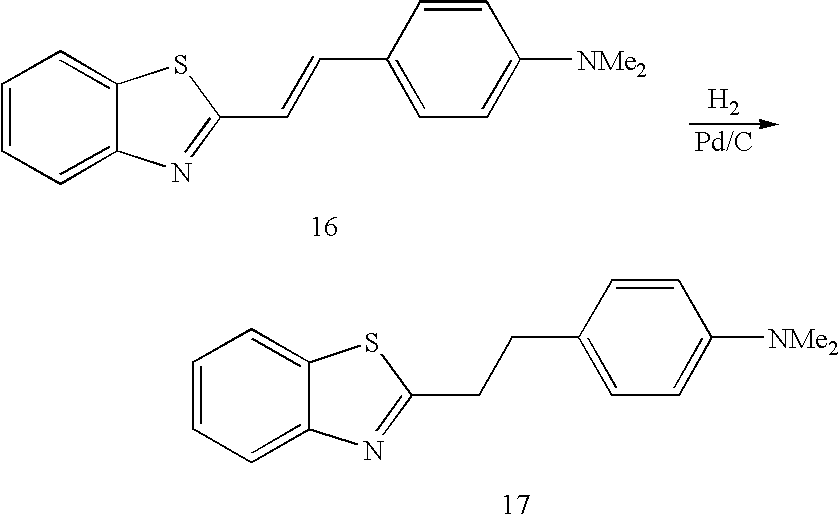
C1=CC(CCC2=NC3=CC=CC=C3S2)=CC=C1[NMe2].C1=CC(C=CC2=NC3=CC=CC=C3S2)=CC=C1[NMe2].[H2]
